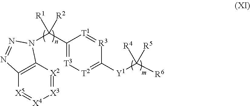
[X3]1=[X2]C2=C([X5]=[X4]1)N=NN2C(C1=[T3][T2]=C([Y1]C([R6])([R5])[R4])[R3]=[T1]1)([R2])[R1]
